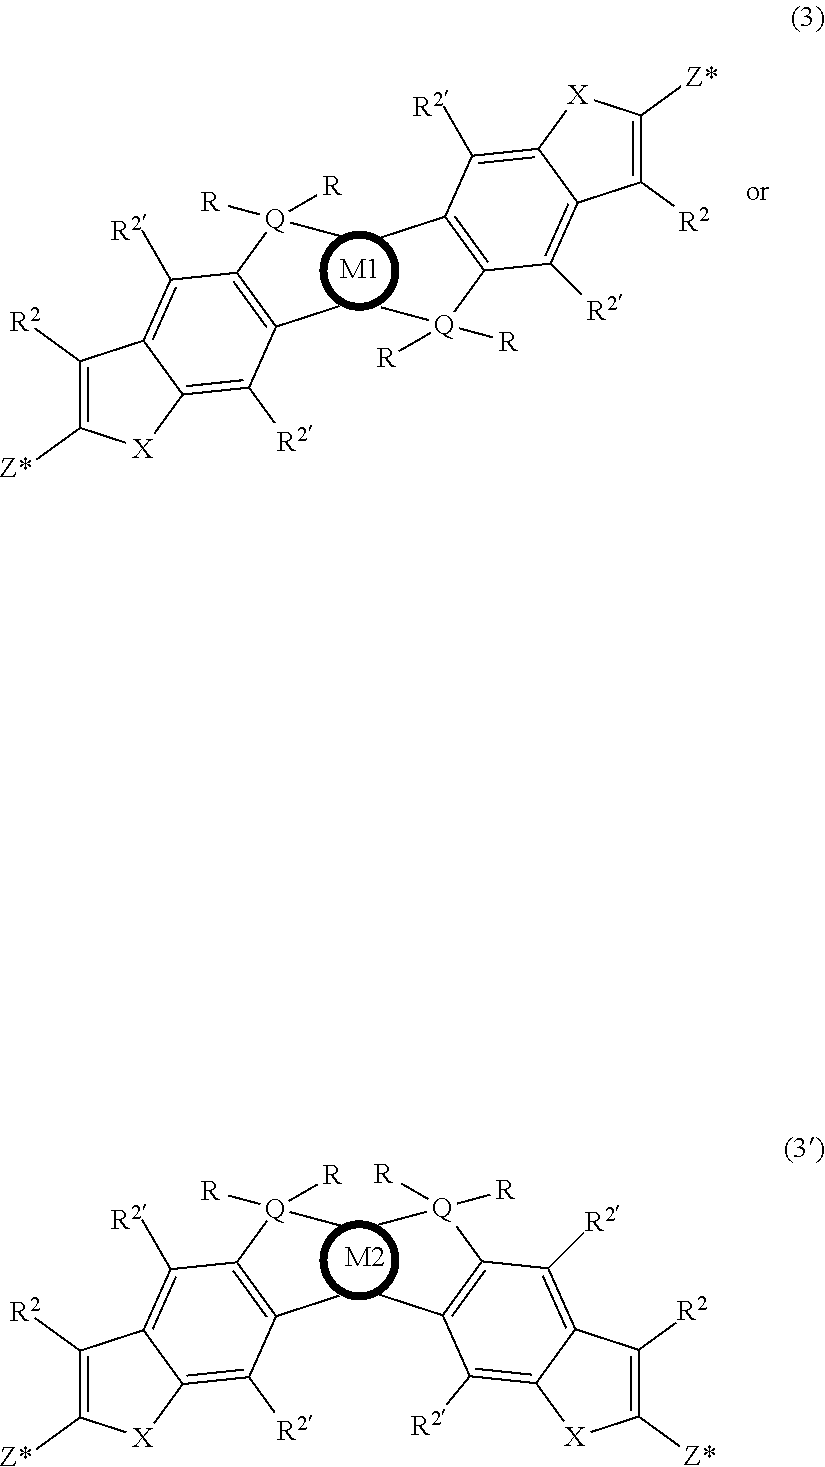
C1([R2])=C([Z*])[X]C2=C([R2])C(C)=C([Q](C)([R])[R])C([R2])=C12.[M2].C1([R2])=C([Z*])[X]C2=C([R2])C(C)=C([Q](C)([R])[R])C([R2])=C12.C1([R2])=C([Z*])[X]C2=C([R2])C(C)=C([Q](C)([R])[R])C([R2])=C12.[M1].C1([R2])=C([Z*])[X]C2=C([R2])C(C)=C([Q](C)([R])[R])C([R2])=C12
